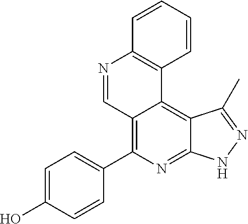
C1=C(O)C=CC(C2=C3C(=C4C(=N2)NN=C4C)C2=C(N=C3)C=CC=C2)=C1
